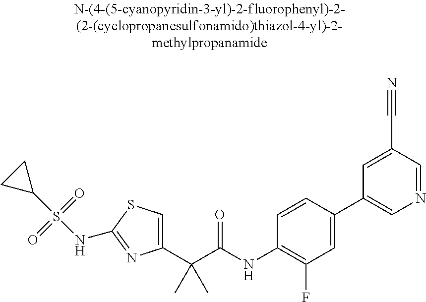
C1(C(C(NC2=C(F)C=C(C3=CN=CC(C#N)=C3)C=C2)=O)(C)C)=CSC(NS(C2CC2)(=O)=O)=N1
